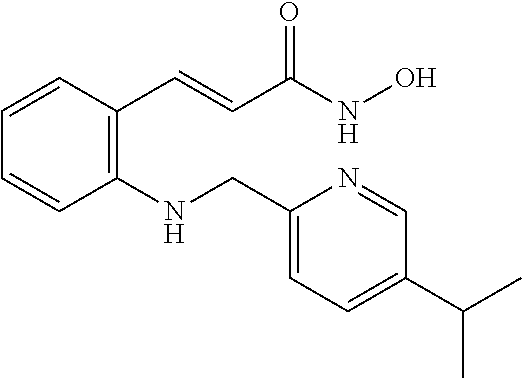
C1=CC(C=CC(NO)=O)=C(NCC2=CC=C(C(C)C)C=N2)C=C1
